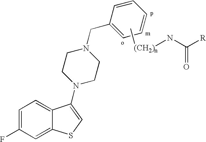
C1=C(F)C=C2C(=C1)C(N1CCN(CC3=CC=CC=C3)CC1)=CS2.C[(CH2)n]NC([R])=O
